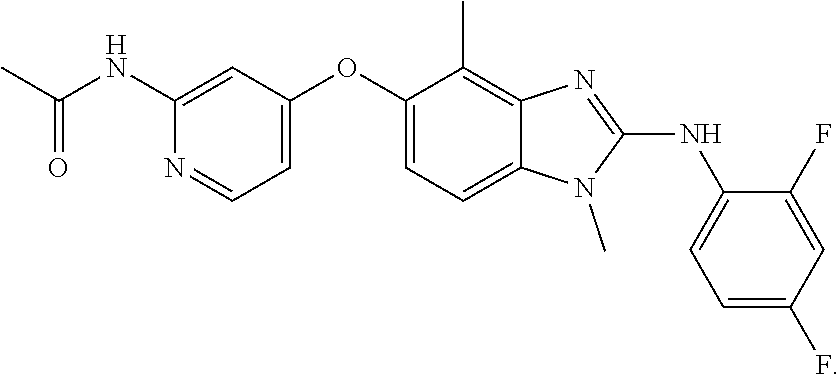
C1(OC2=CC=NC(NC(=O)C)=C2)=CC=C2C(=C1C)N=C(NC1=CC=C(F)C=C1F)N2C
